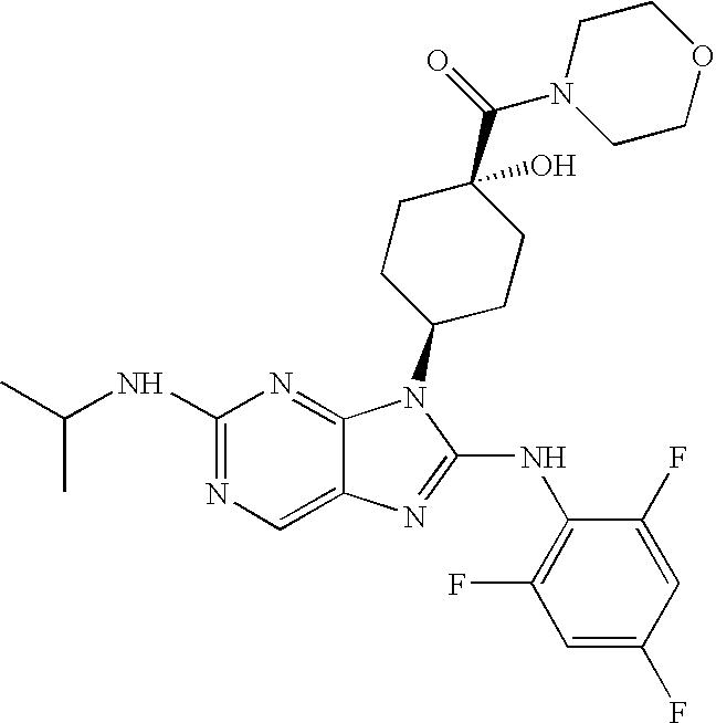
N1=C(NC(C)C)N=C2C(=C1)N=C(NC1=C(F)C=C(F)C=C1F)N2C1CCC(O)(C(N2CCOCC2)=O)CC1
